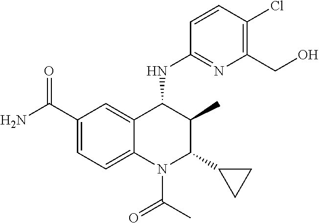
C1(C(N)=O)=CC=C2C(=C1)C(NC1=NC(CO)=C(Cl)C=C1)C(C)C(C1CC1)N2C(C)=O
